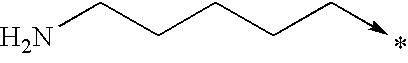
NCCCCC->C
